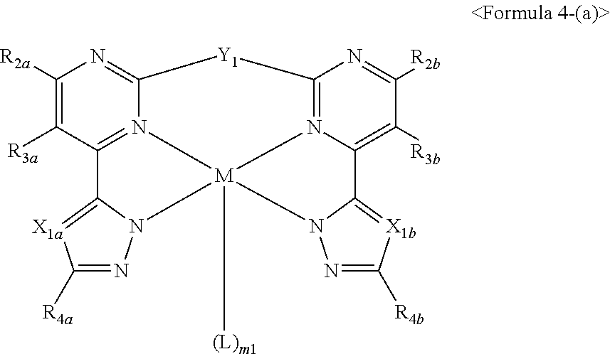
C1([R2a])=C([R3a])C2=N3C(=N1)[Y1]C1=N4[M]3([(L)m1])(N3C2=[X1a]C([R4a])=N3)N2C(=[X1b]C([R4b])=N2)C4=C([R3b])C([R2b])=N1
